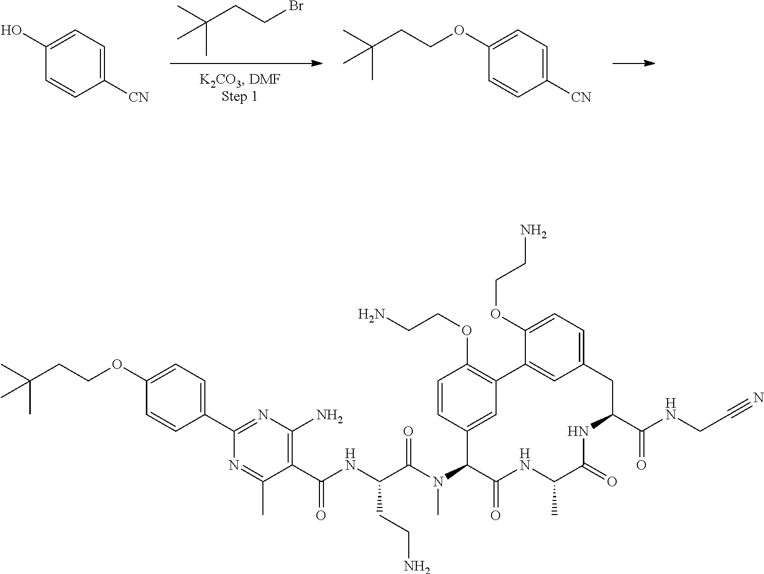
CC(CCBr)(C)C.C1=CC([CN])=CC=C1O.C1=CC([CN])=CC=C1OCCC(C)(C)C.N1=C(C)C(C(NC(C(N(C2C(=O)NC(C)C(=O)NC(C(NCC#N)=O)CC3=CC=C(OCCN)C(=C3)C3=C(OCCN)C=CC2=C3)C)=O)CCN)=O)=C(N)N=C1C1=CC=C(OCCC(C)(C)C)C=C1
